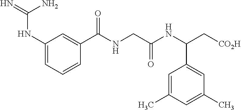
N=C(N)NC1=CC=CC(C(NCC(NC(C[CO2H])C2=CC(C)=CC(C)=C2)=O)=O)=C1
